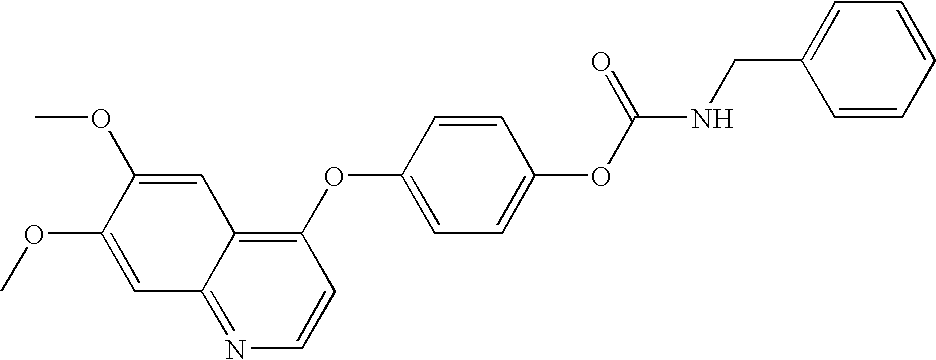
C1(OC2=CC=C(OC(NCC3=CC=CC=C3)=O)C=C2)=C2C(=NC=C1)C=C(OC)C(OC)=C2
